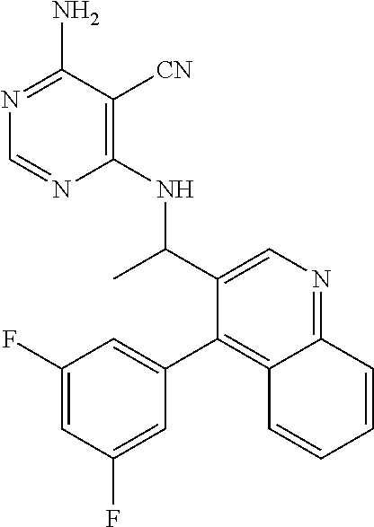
C1(NC(C2=CN=C3C(=C2C2=CC(F)=CC(F)=C2)C=CC=C3)C)=C([CN])C(N)=NC=N1
